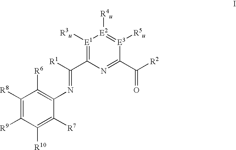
C1([R8])=C([R9])C([R10])=C([R7])C(N=C(C2=[E1]([R3u])[E2]([R4u])=[E3]([R5u])C(C([R2])=O)=N2)[R1])=C1[R6]
